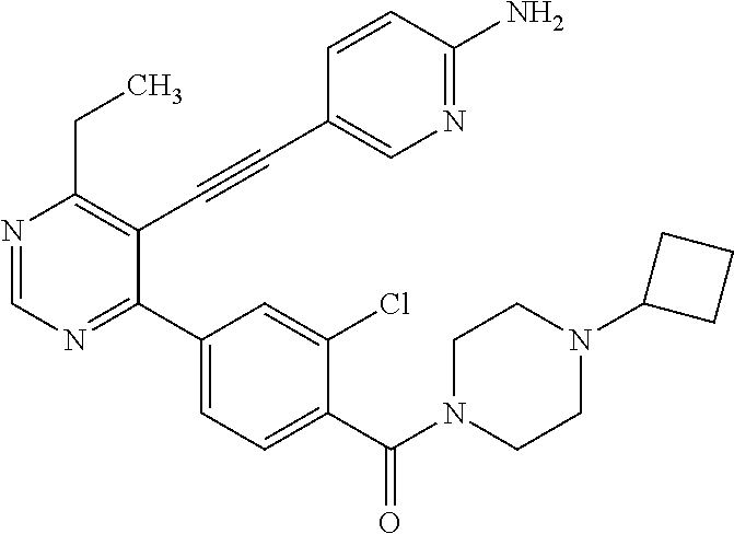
N1=CN=C(C2=CC=C(C(=O)N3CCN(C4CCC4)CC3)C(Cl)=C2)C(C#CC2=CN=C(N)C=C2)=C1CC
